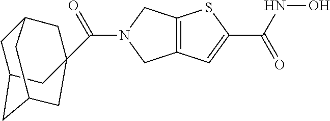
C12=C(CN(C(=O)C34CC5CC(CC(C3)C5)C4)C1)SC(C(NO)=O)=C2
